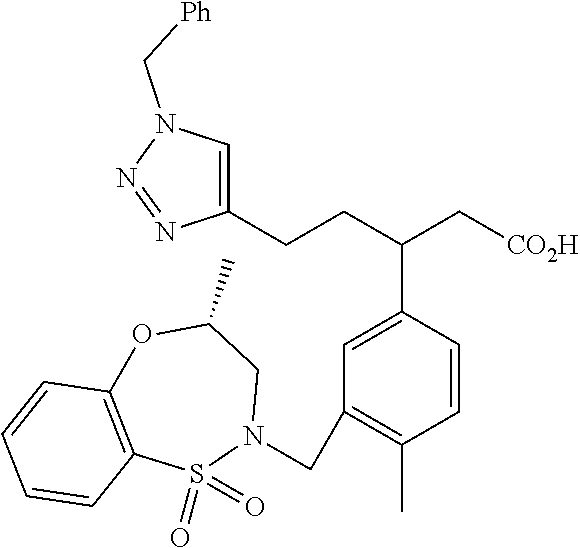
C(C1=CC(CN2CC(C)OC3=C(S2(=O)=O)C=CC=C3)=C(C)C=C1)(CCC1=CN(C[Ph])N=N1)C[CO2H]
